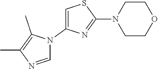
C1=NC(C)=C(C)N1C1=CSC(N2CCOCC2)=N1
